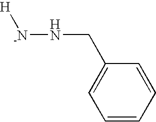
[H][-N]NCC1=CC=CC=C1
